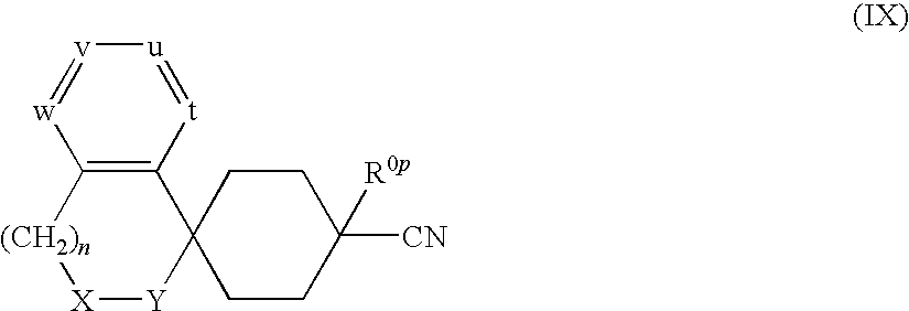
C12=C([t]=[u][v]=[w]1)C1([Y][X][(CH2)n]2)CCC([CN])([R0p])CC1
